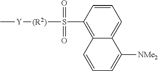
C1(S([(R2)][Y]C)(=O)=O)=C2C(=CC=C1)C([NMe2])=CC=C2
